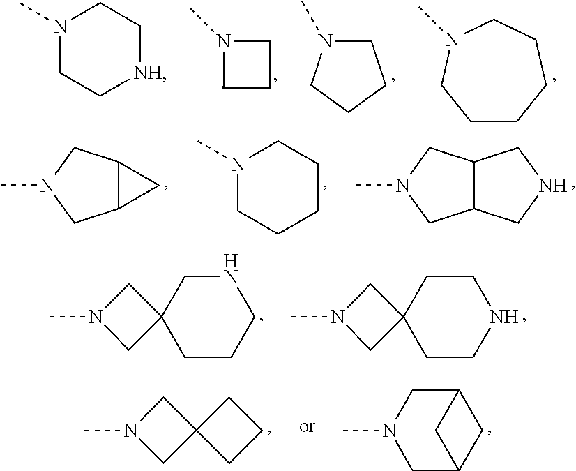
N1(C)CCC1.N1(C)CCCC1.CN1CCCCCC1.C1C[NH]CCN1C.C12C(CN(C)C1)C2.C1CCCCN1C.C12C(CN(C)C1)CNC2.N1(C)CC2(C1)CCCNC2.N1(C)CC2(C1)CCNCC2.N1(C)CC2(C1)CCC2.N1(C)CC2CC(C1)C2
